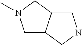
C1C2C(CN1C)CNC2
